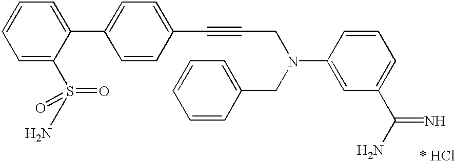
C1=CC=C(S(=O)(=O)N)C(C2=CC=C(C#CCN(C3=CC(C(=N)N)=CC=C3)CC3=CC=CC=C3)C=C2)=C1
